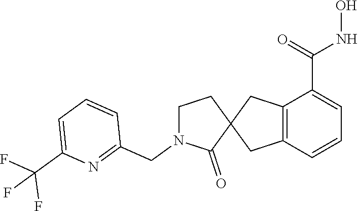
C12=C(C=CC=C1C(=O)NO)CC1(C2)CCN(CC2=NC(C(F)(F)F)=CC=C2)C1=O
